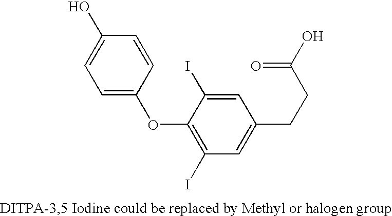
C1=C(OC2=C(I)C=C(CCC(=O)O)C=C2I)C=CC(O)=C1
